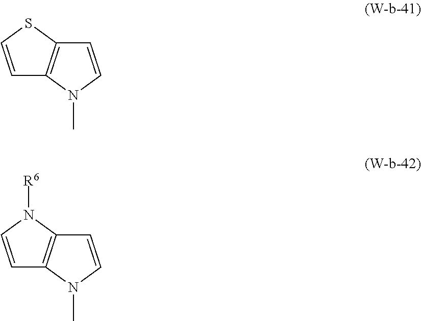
C1=CSC2=C1N(C)C=C2.C1=CN([R6])C2=C1N(C)C=C2
